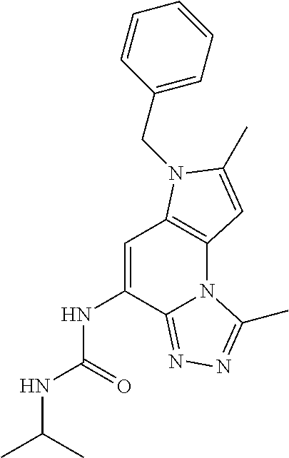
C1=C(NC(NC(C)C)=O)C2=NN=C(C)N2C2=C1N(CC1=CC=CC=C1)C(C)=C2
